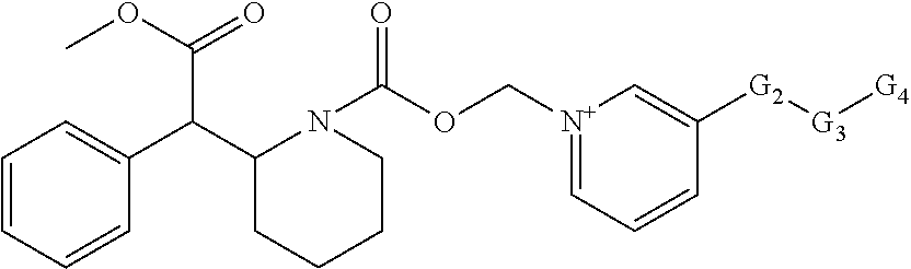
C1=CC=CC(C(C2CCCCN2C(=O)OC[N+]2=CC=CC([G2][G3][G4])=C2)C(=O)OC)=C1
